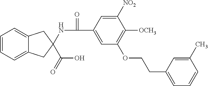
C1=CC=C2C(=C1)CC(NC(=O)C1=CC(OCCC3=CC=CC(C)=C3)=C([OCH3])C([NO2])=C1)(C(O)=O)C2
